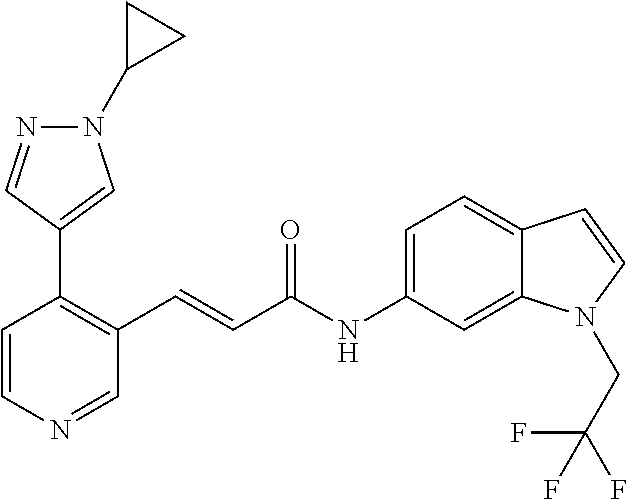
C1=CN=CC(C=CC(NC2=CC=C3C(=C2)N(CC(F)(F)F)C=C3)=O)=C1C1=CN(C2CC2)N=C1
